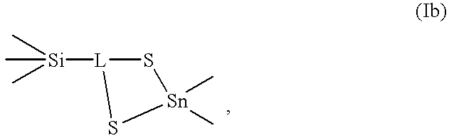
C[Si](C)(C)[L]1S[Sn](C)(C)S1
